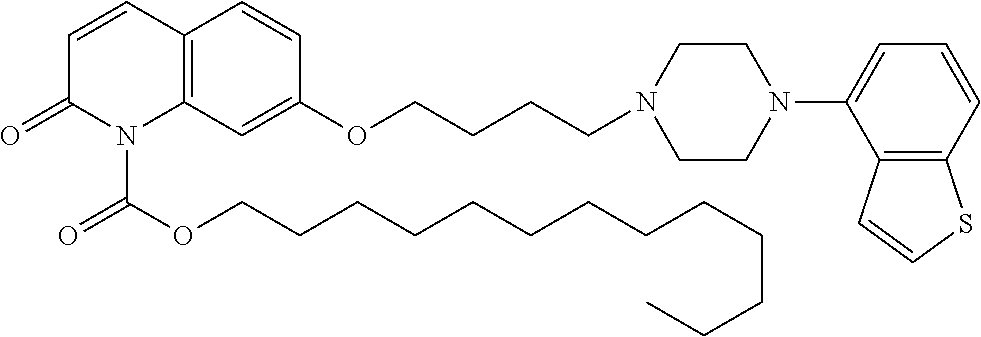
C1=CC2=C(N(C(OCCCCCCCCCCCCC)=O)C1=O)C=C(OCCCCN1CCN(C3=CC=CC4=C3C=CS4)CC1)C=C2
